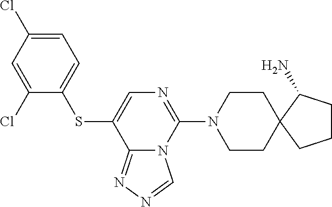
S(C1=CN=C(N2CCC3(CC2)C(N)CCC3)N2C1=NN=C2)C1=CC=C(Cl)C=C1Cl
